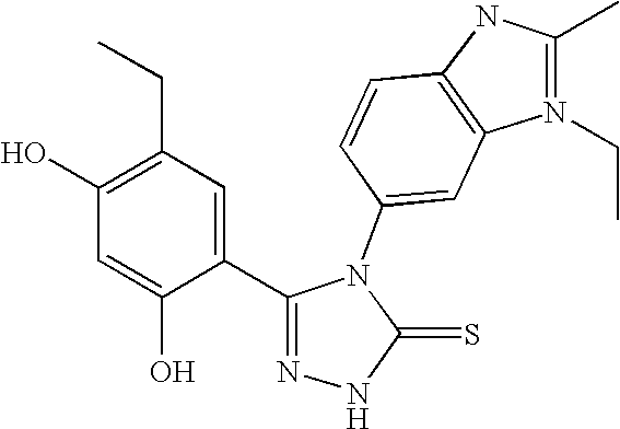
C1(O)=C(CC)C=C(C2=NNC(=S)N2C2=CC3=C(C=C2)NC(C)=N3CC)C(O)=C1
